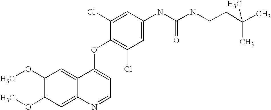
C1=C(Cl)C(OC2=CC=NC3=CC(OC)=C(OC)C=C23)=C(Cl)C=C1NC(=O)NCCC(C)(C)C
